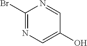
C1(Br)=NC=C(O)C=N1
